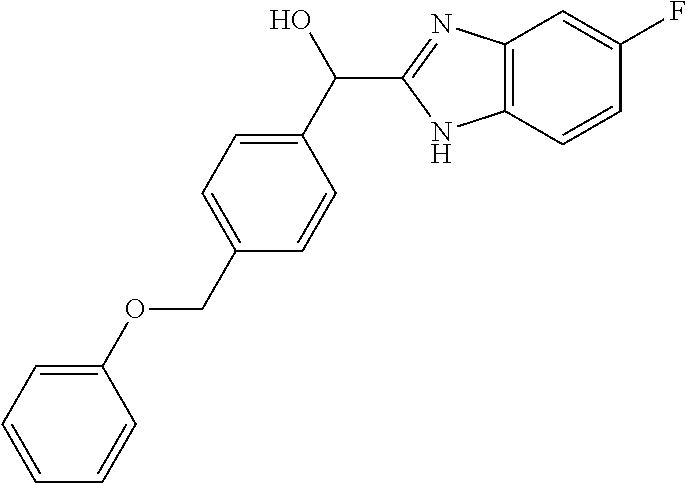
C1(C(O)C2=NC3=C(N2)C=CC(F)=C3)=CC=C(COC2=CC=CC=C2)C=C1
